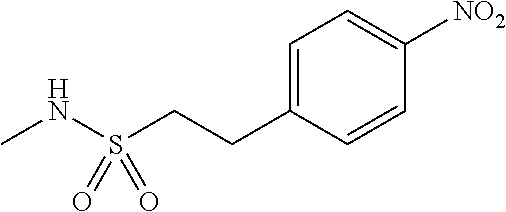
C1=C(CCS(NC)(=O)=O)C=CC([NO2])=C1
